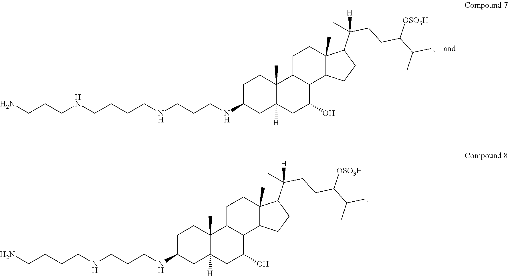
C1C(NCCCNCCCCN)CC2([H])C(C)(C1)C1C(C(O)C2)C2C(C)(CC1)C(C(CCC([OSO3H])C(C)C)([H])C)CC2.C1C(NCCCNCCCCNCCCN)CC2([H])C(C)(C1)C1C(C(O)C2)C2C(C)(CC1)C(C(CCC([OSO3H])C(C)C)([H])C)CC2
